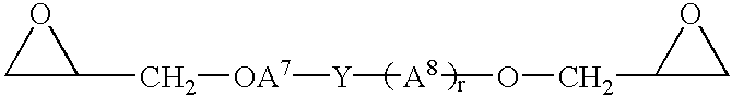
C1C(C[OA7][Y][A8]OCC2CO2)O1
